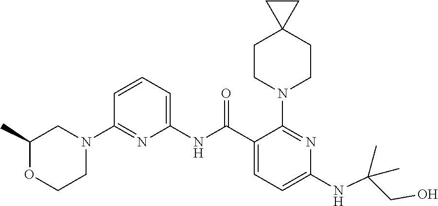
C1(NC(C2=CC=C(NC(CO)(C)C)N=C2N2CCC3(CC2)CC3)=O)=CC=CC(N2CC(C)OCC2)=N1
